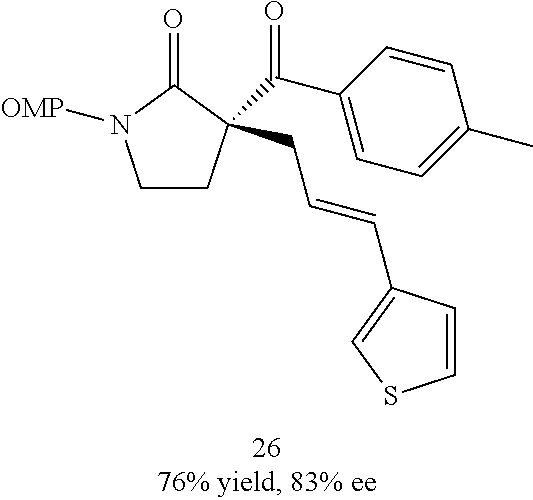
C1CC(C(C2=CC=C(C)C=C2)=O)(CC=CC2=CSC=C2)C(=O)N1[OMP]
